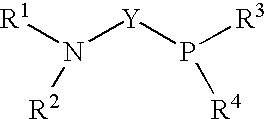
N([Y]P([R3])[R4])([R1])[R2]
